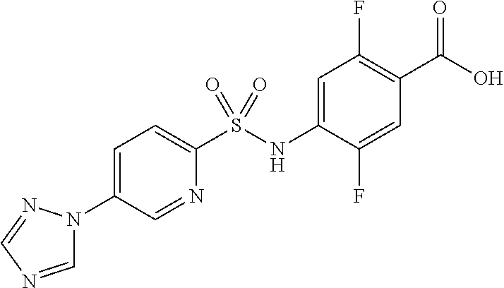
OC(=O)C1=C(F)C=C(NS(C2=CC=C(N3C=NC=N3)C=N2)(=O)=O)C(F)=C1
